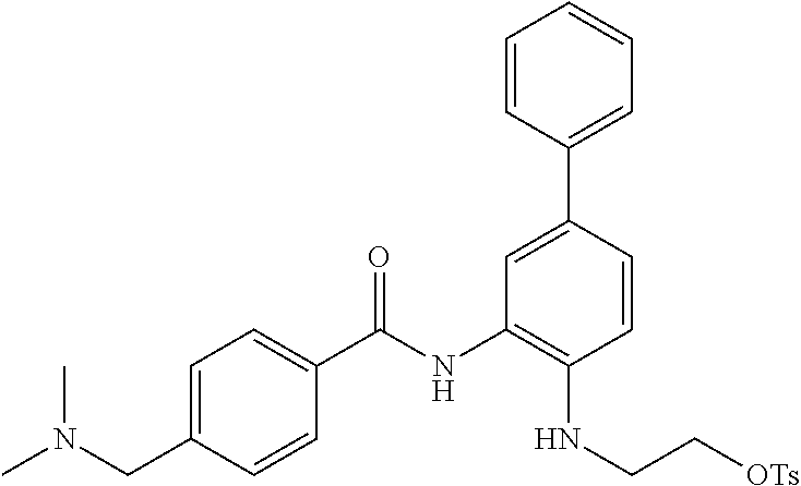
C1=C(CN(C)C)C=CC(C(NC2=C(NCC[OTs])C=CC(C3=CC=CC=C3)=C2)=O)=C1
